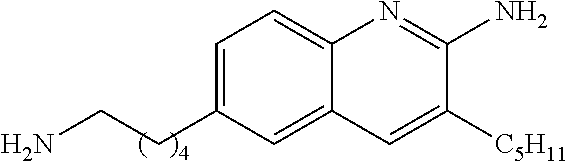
C1=C(CCN)C=C2C(=C1)N=C(N)C([C5H11])=C2
